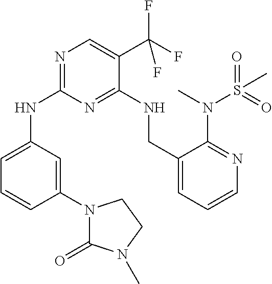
N1=C(NC2=CC=CC(N3C(=O)N(C)CC3)=C2)N=C(NCC2=CC=CN=C2N(C)S(=O)(=O)C)C(C(F)(F)F)=C1
